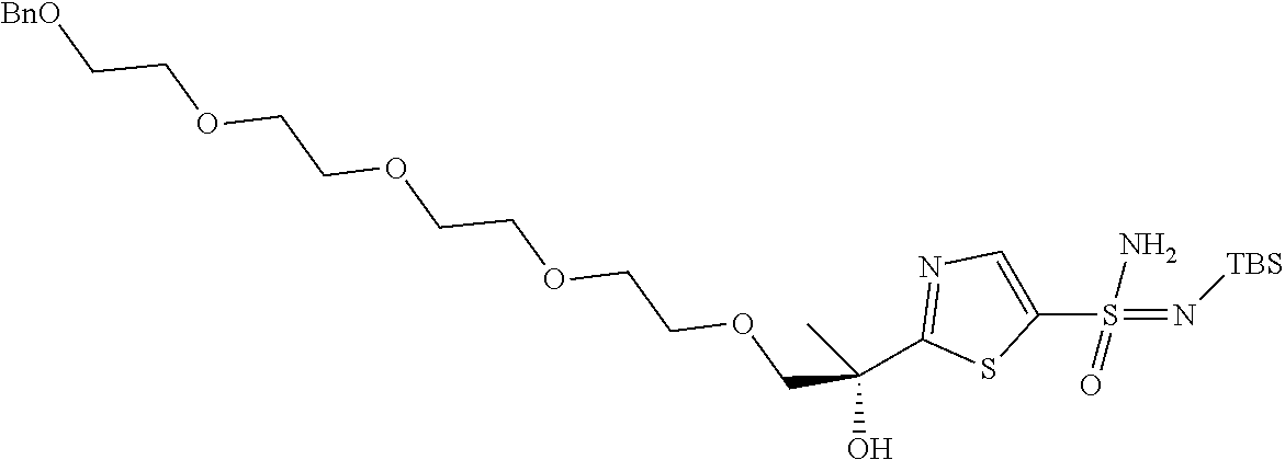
[BnO]CCOCCOCCOCCOCC(O)(C)C1=NC=C(S(=N[TBS])(N)=O)S1
